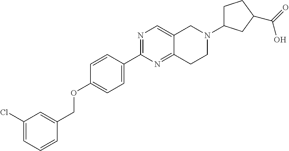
C1(Cl)=CC=CC(COC2=CC=C(C3=NC=C4C(=N3)CCN(C3CCC(C(=O)O)C3)C4)C=C2)=C1
